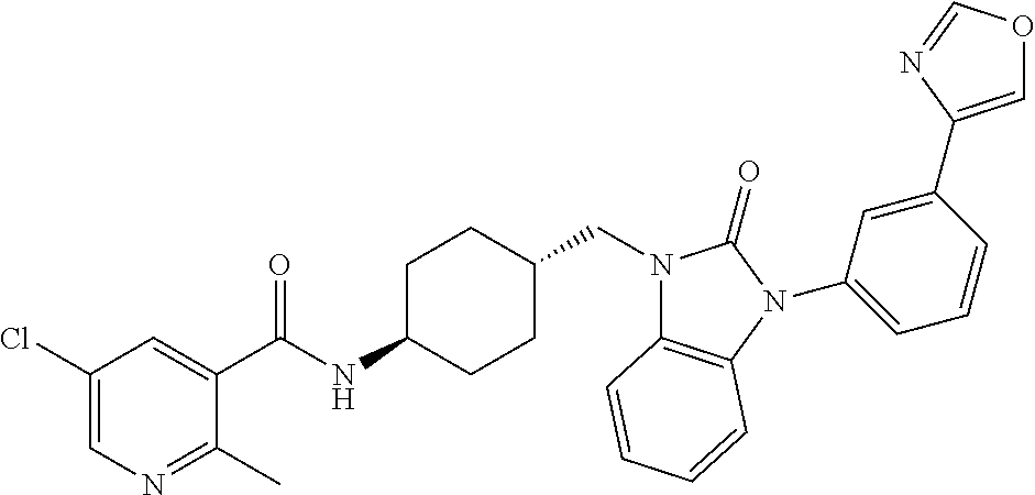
C1(Cl)=CN=C(C)C(C(NC2CCC(CN3C4=C(N(C5=CC=CC(C6=COC=N6)=C5)C3=O)C=CC=C4)CC2)=O)=C1
